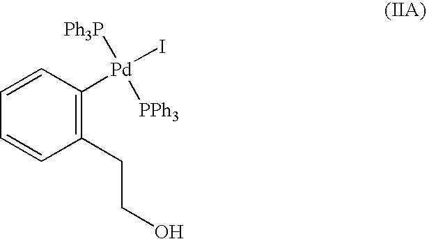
C1=CC=CC(CCO)=C1[Pd](I)([Ph3P])[PPh3]
